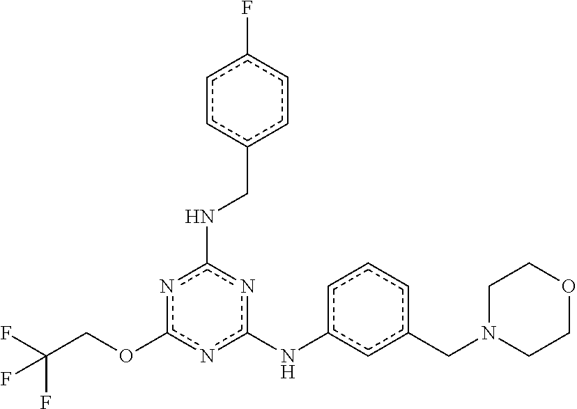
O(c1nc(NCc2ccc(F)cc2)nc(Nc2cccc(CN3CCOCC3)c2)n1)CC(F)(F)F
